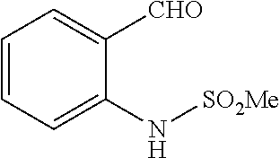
C1=CC=C(N[SO2Me])C([CHO])=C1
